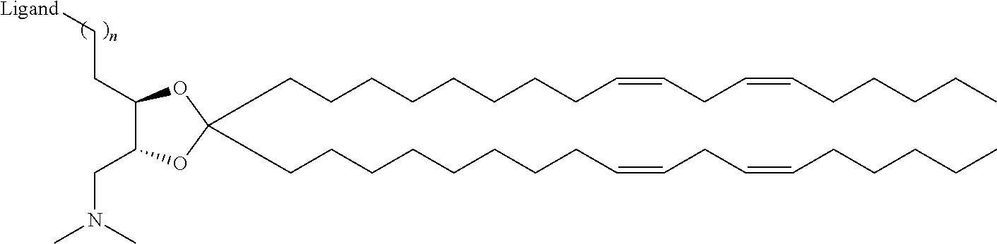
C(CCCCCCCC=CCC=CCCCCC)C1(CCCCCCCCC=CCC=CCCCCC)OC(CC[Ligand])C(CN(C)C)O1
